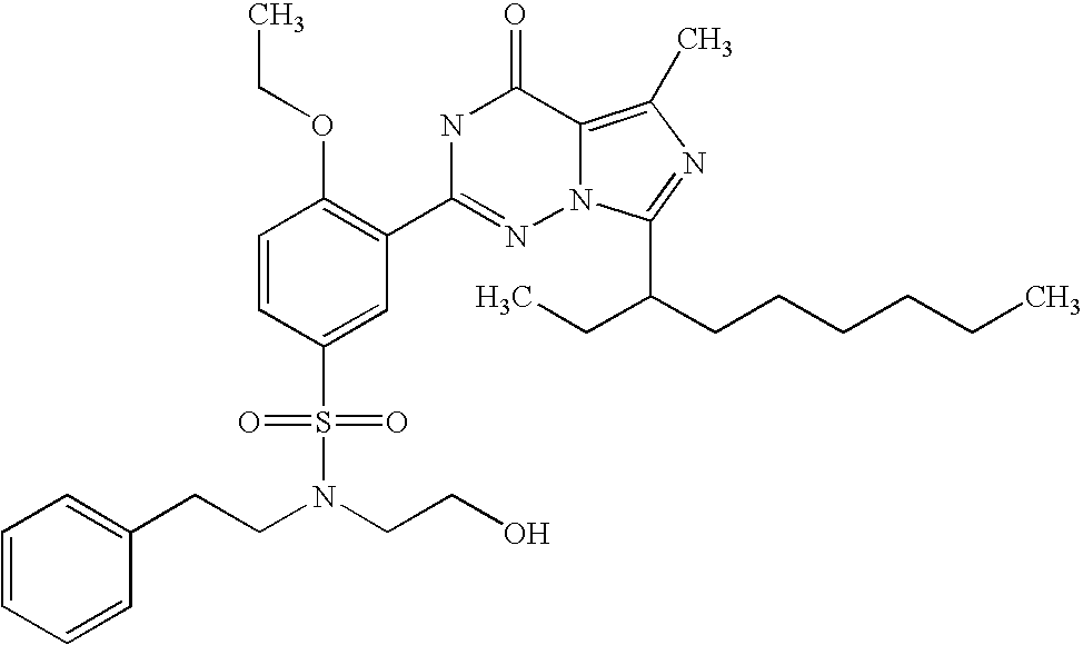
C1=CC(S(N(CCC2=CC=CC=C2)CCO)(=O)=O)=CC(C2=NN3C(=C(C)N=C3C(CCCCCC)CC)C(=O)N2)=C1OCC
